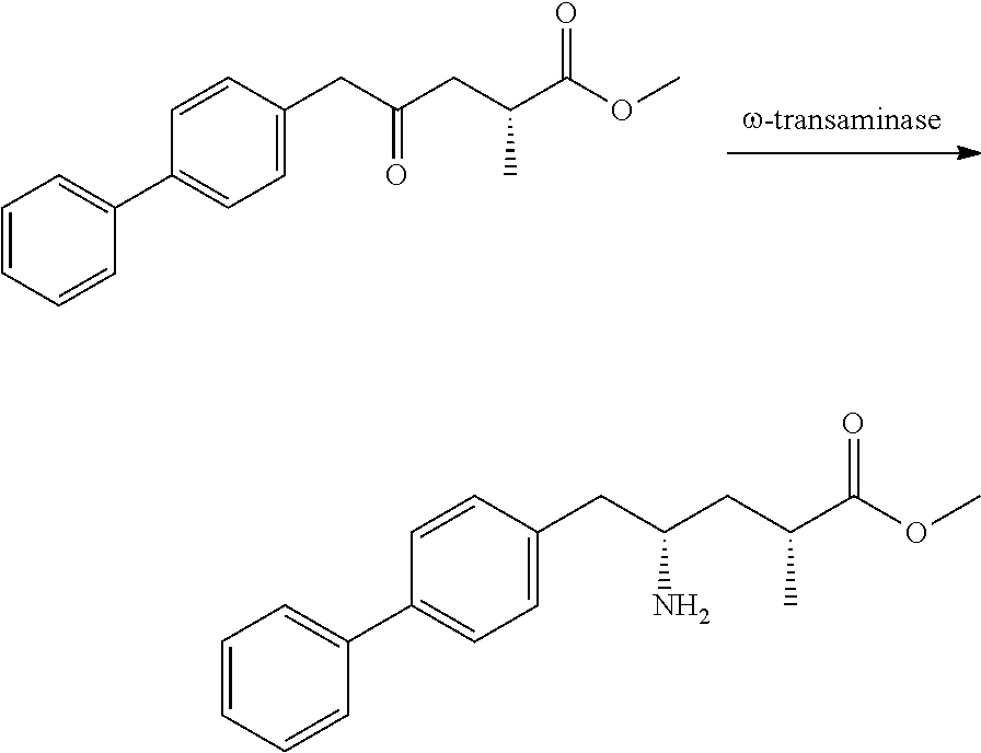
C1=CC=CC(C2=CC=C(CC(CC(C(=O)OC)C)=O)C=C2)=C1.C1=CC=CC(C2=CC=C(CC(CC(C(OC)=O)C)N)C=C2)=C1
